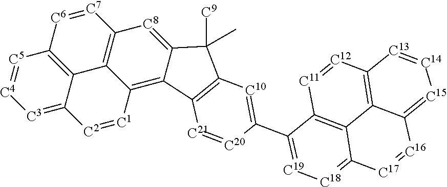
C12=C3C(=[C3][C4]=[C5]1)[C2]=[C1]C1=C4C(=[C8]C(=C31)[C7]=[C6]2)C([C9])(C)C1=C4[C21]=[C20]C(C2=[C19][C18]=C3C4=C2[C11]=[C12]C2=C4C(=[C15][C14]=[C13]2)[C16]=[C17]3)=[C10]1
